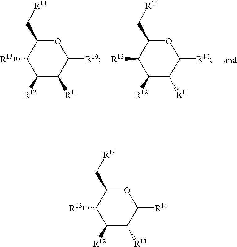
O1C(C[R14])C([R13])C([R12])C([R11])C1[R10].O1C(C[R14])C([R13])C([R12])C([R11])C1[R10].O1C(C[R14])C([R13])C([R12])C([R11])C1[R10]
